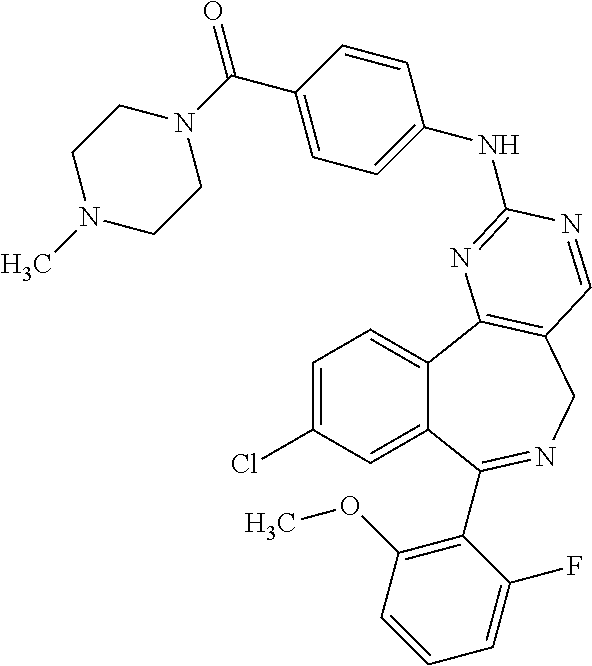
C1=C(Cl)C=C2C(=C1)C1=C(CN=C2C2=C(OC)C=CC=C2F)C=NC(NC2=CC=C(C(=O)N3CCN(C)CC3)C=C2)=N1
